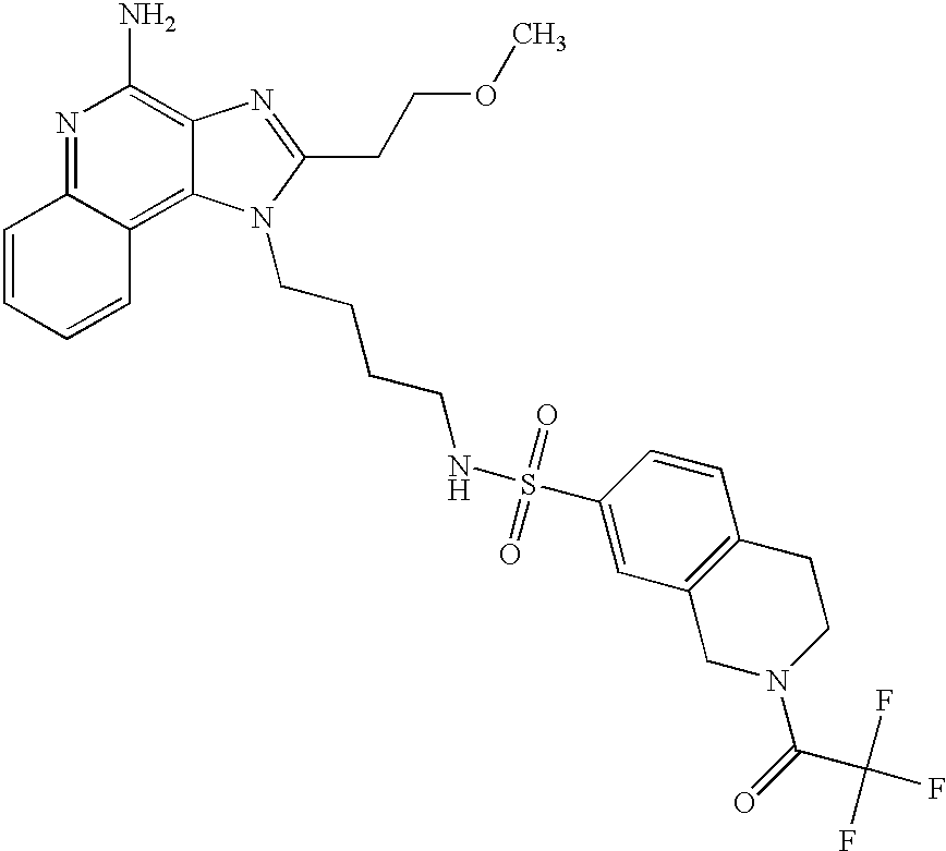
N1=C2C(=C3C(=C1N)N=C(CCOC)N3CCCCNS(=O)(=O)C1=CC3=C(C=C1)CCN(C(=O)C(F)(F)F)C3)C=CC=C2
